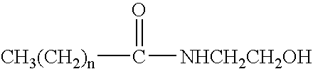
O=C([NHCH2CH2OH])[CH3(CH2)n]
